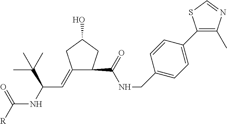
C1(=CC(NC([R])=O)C(C)(C)C)CC(O)CC1C(NCC1=CC=C(C2=C(C)N=CS2)C=C1)=O
